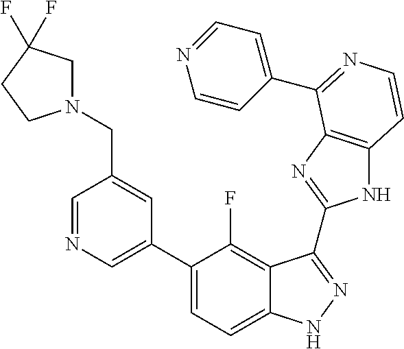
C1=C(C2=CC=C3C(=C2F)C(C2=NC4=C(N2)C=CN=C4C2=CC=NC=C2)=NN3)C=C(CN2CC(F)(F)CC2)C=N1
